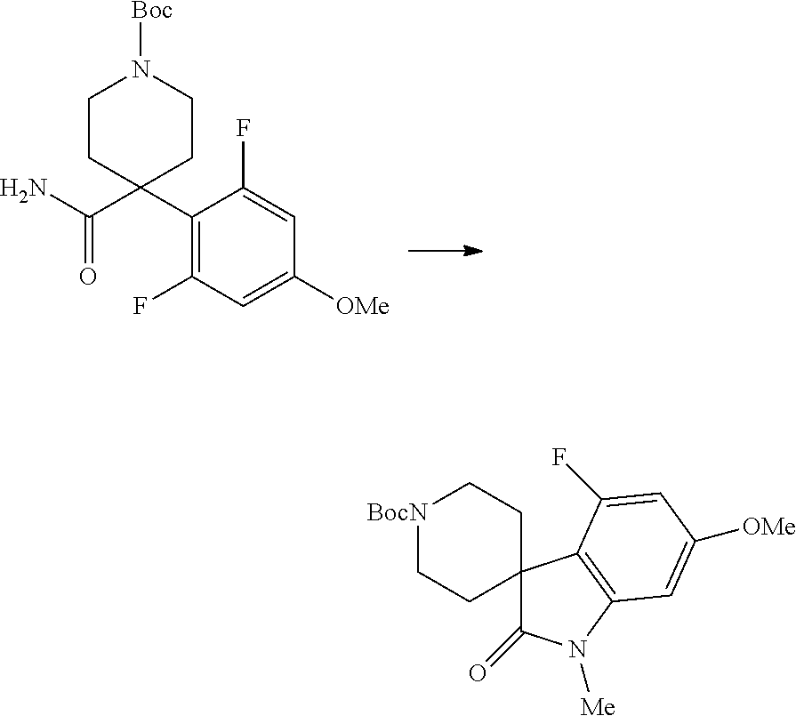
C1(C2(C(=O)N)CCN([Boc])CC2)=C(F)C=C([OMe])C=C1F.[BocN]1CCC2(CC1)C(=O)N([Me])C1=C2C(F)=CC([OMe])=C1
